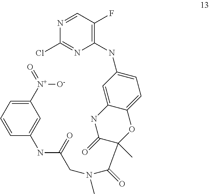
C1(NC2=CC=C3C(=C2)NC(=O)C(C(=O)N(CC(NC2=CC([N+](=O)[O-])=CC=C2)=O)C)(C)O3)=C(F)C=NC(Cl)=N1
